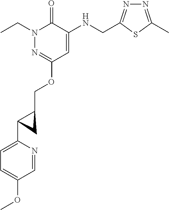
N1(CC)N=C(OCC2C(C3=CC=C(OC)C=N3)C2)C=C(NCC2=NN=C(C)S2)C1=O
